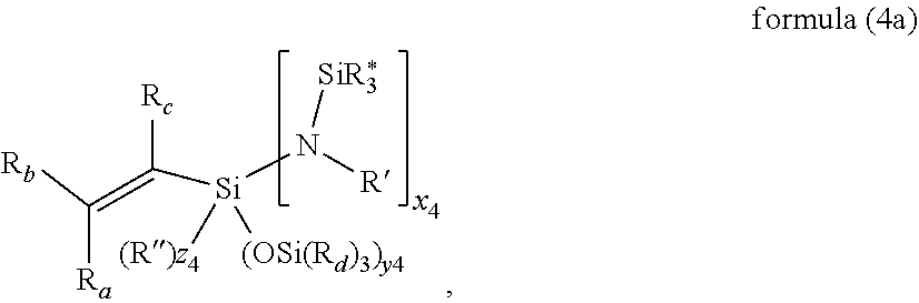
C(=C([Rc])[Si]([(R)z4])([(OSi(Rd)3)y4])N([R])[SiR3])([Rb])[Ra]
